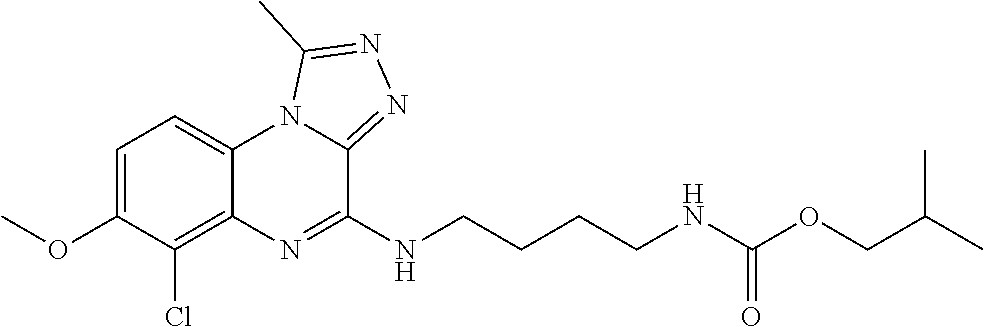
COC1=CC=C2C(=C1Cl)N=C(NCCCCNC(OCC(C)C)=O)C1=NN=C(C)N21
